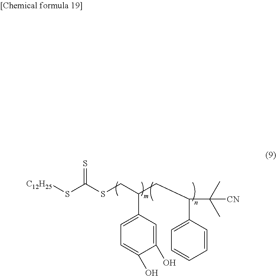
[C12H25]SC(SCC(CC(C(C)(C)[CN])C1=CC=CC=C1)C1=CC=C(O)C(O)=C1)=S
